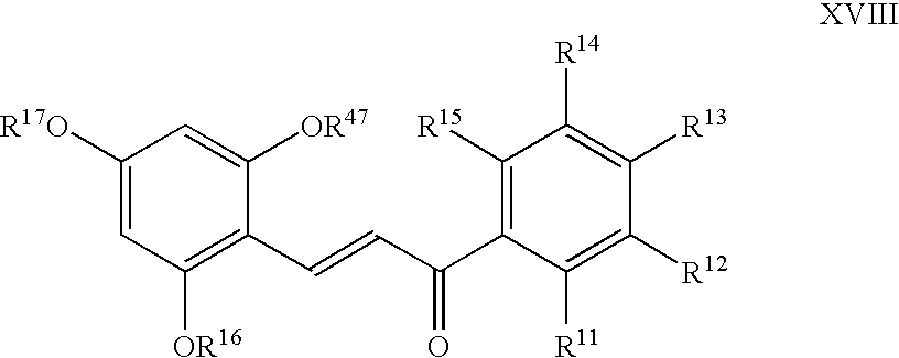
C1([R17O])=CC([OR16])=C(C=CC(C2=C([R15])C([R14])=C([R13])C([R12])=C2[R11])=O)C([OR47])=C1
